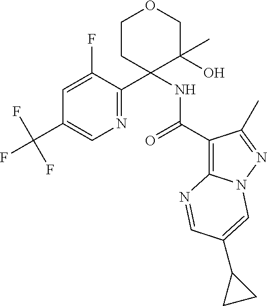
C1=C(F)C(C2(NC(=O)C3=C4N(N=C3C)C=C(C3CC3)C=N4)C(O)(C)COCC2)=NC=C1C(F)(F)F
